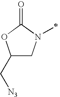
C1(C[N3])CN(C)C(=O)O1
